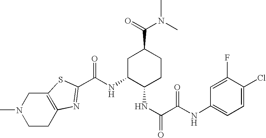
C1CC2=C(CN1C)SC(C(NC1C(NC(=O)C(NC3=CC=C(Cl)C(F)=C3)=O)CCC(C(=O)N(C)C)C1)=O)=N2
